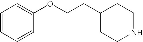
C1=CC=CC(OCCC2CCNCC2)=C1
